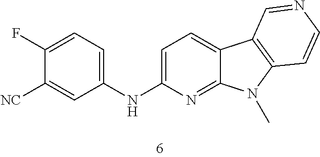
C1=C(NC2=CC=C(F)C([NC])=C2)N=C2C(=C1)C1=C(N2C)C=CN=C1
